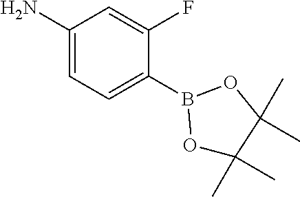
C1(N)=CC=C(B2OC(C)(C)C(C)(C)O2)C(F)=C1
